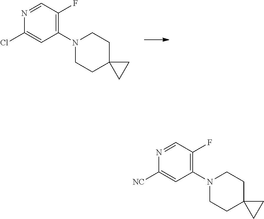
C1(N2CCC3(CC2)CC3)=C(F)C=NC(Cl)=C1.C1(N2CCC3(CC2)CC3)=C(F)C=NC([NC])=C1
